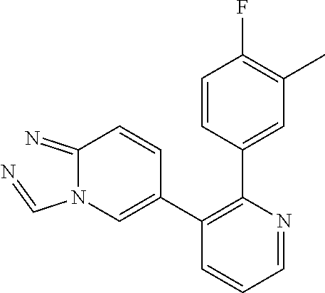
C1(=N)N(C=N)C=C(C2=C(C3=CC(C)=C(F)C=C3)N=CC=C2)C=C1
